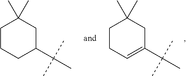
C1(C(C)(C)C)=CCCC(C)(C)C1.C1(C(C)(C)C)CC(C)(C)CCC1
